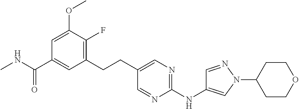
CNC(C1=CC(CCC2=CN=C(NC3=CN(C4CCOCC4)N=C3)N=C2)=C(F)C(OC)=C1)=O
